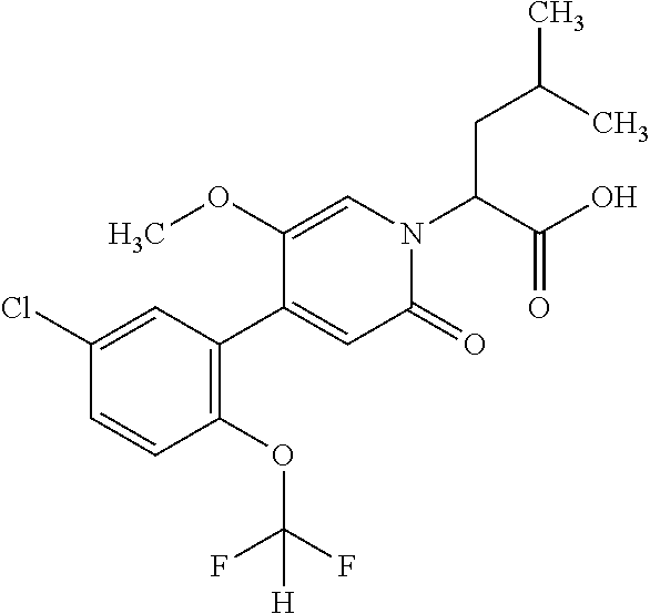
C1=C(Cl)C=CC(OC(F)(F)[H])=C1C1=CC(=O)N(C(C(O)=O)CC(C)C)C=C1OC
